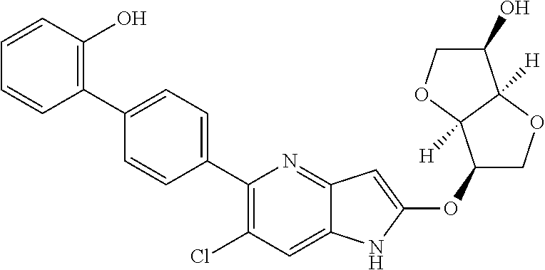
C1(C2=C(O)C=CC=C2)=CC=C(C2=C(Cl)C=C3C(=N2)C=C(OC2COC4([H])C2([H])OCC4O)N3)C=C1
